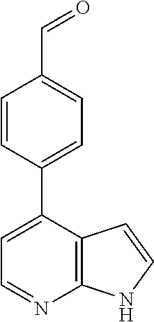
C1=C(C2=CC=C(C=O)C=C2)C2=C(N=C1)NC=C2
